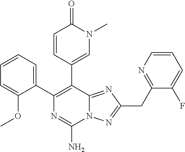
N12C(=NC(CC3=NC=CC=C3F)=N1)C(C1=CN(C)C(=O)C=C1)=C(C1=CC=CC=C1OC)N=C2N
